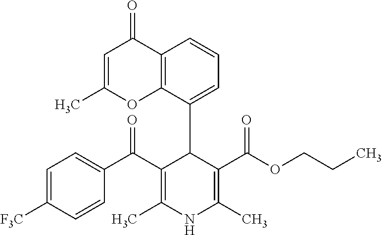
C12=C(C(C3C(C(C4=CC=C([F3C])C=C4)=O)=C(C)NC(C)=C3C(OCCC)=O)=CC=C1)OC(C)=CC2=O
